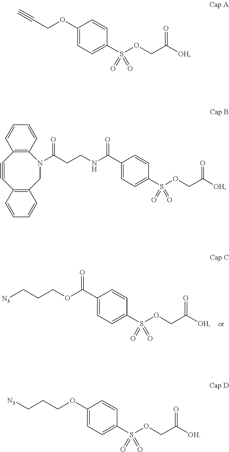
S(OCC([OH])=O)(=O)(=O)C1=CC=C(OCC#C)C=C1.S(OCC([OH])=O)(=O)(=O)C1=CC=C(C(NCCC(N2C3=C(C#CC4=C(C2)C=CC=C4)C=CC=C3)=O)=O)C=C1.S(OCC([OH])=O)(=O)(=O)C1=CC=C(C(OCCC[N3])=O)C=C1.S(OCC([OH])=O)(=O)(=O)C1=CC=C(OCCC[N3])C=C1
